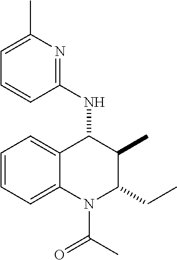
C1=CC=C2C(=C1)C(NC1=NC(C)=CC=C1)C(C)C(CC)N2C(C)=O
